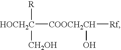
[HOCH2C]([COOCH2CH]([Rf])O)([CH2OH])[R]
